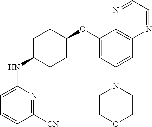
C1(NC2CCC(OC3=CC(N4CCOCC4)=CC4=C3N=CC=N4)CC2)=CC=CC([CN])=N1
